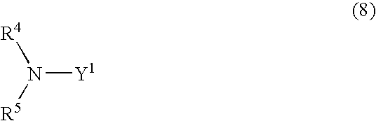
N([Y1])([R5])[R4]
